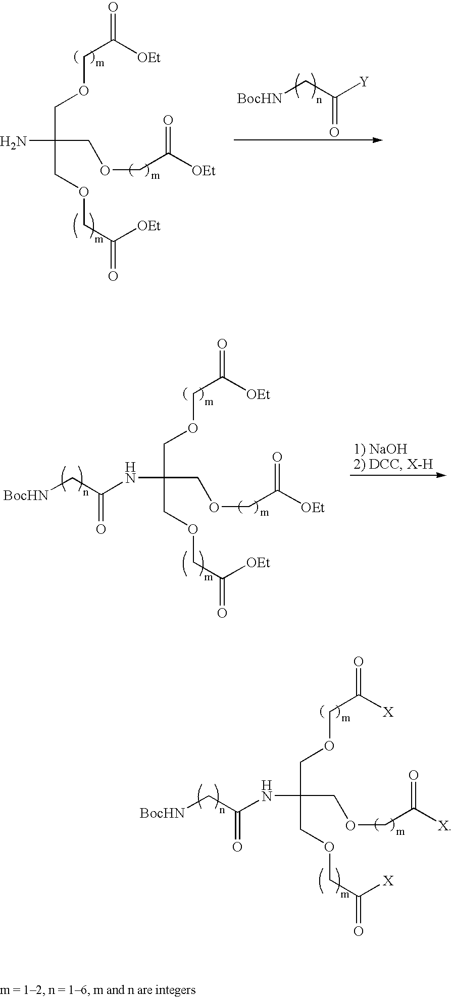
[BocHN]CC([Y])=O.NC(COCC(=O)[OEt])(COCC([OEt])=O)COCC([OEt])=O.N(C(COCC(=O)[OEt])(COCC([OEt])=O)COCC([OEt])=O)C(C[BocHN])=O.N(C(COCC(=O)[X])(COCC([X])=O)COCC([X])=O)C(C[BocHN])=O
